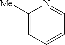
C1([Me])=CC=CC=N1
